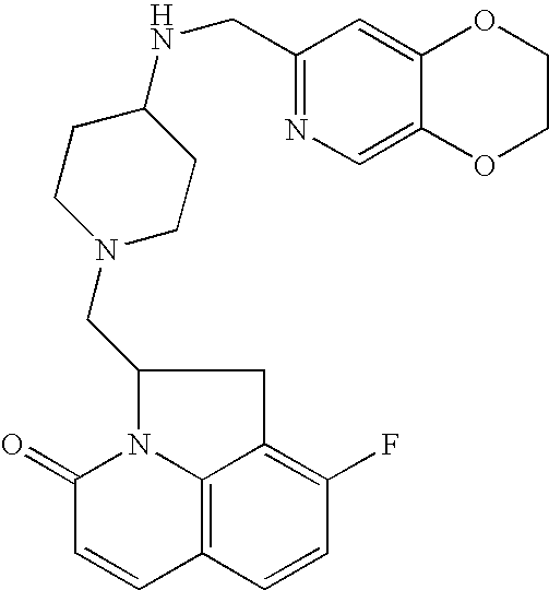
C12=C3C=CC(F)=C1CC(CN1CCC(NCC4=NC=C5C(=C4)OCCO5)CC1)N2C(=O)C=C3
